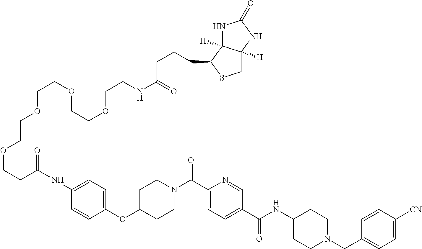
C(C1=CC=C(C(NC2CCN(CC3=CC=C([CN])C=C3)CC2)=O)C=N1)(=O)N1CCC(OC2=CC=C(NC(=O)CCOCCOCCOCCOCCNC(=O)CCCC3SCC4([H])C3([H])NC(=O)N4)C=C2)CC1
